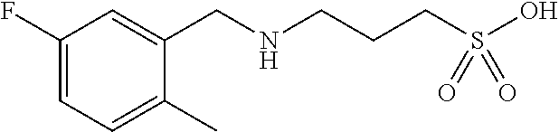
C(NCC1=CC(F)=CC=C1C)CCS(O)(=O)=O
